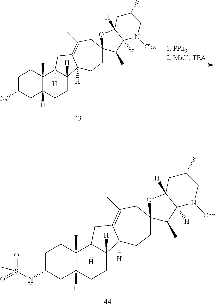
C1C([N3])CC2([H])C(C)(C1)C1([H])C([H])(CC2)C2([H])C(=C(C)CC3(CC2)C(C)C2([H])C([H])(O3)CC(C)CN2[Cbz])C1.C1C(NS(=O)(=O)C)CC2([H])C(C)(C1)C1([H])C([H])(CC2)C2([H])C(=C(C)CC3(CC2)C(C)C2([H])C([H])(O3)CC(C)CN2[Cbz])C1
